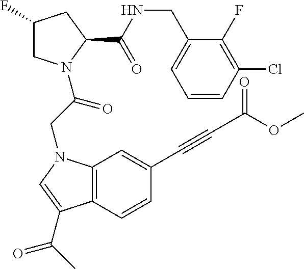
C1=CC(Cl)=C(F)C(CNC(C2CC(F)CN2C(CN2C3=C(C(C(C)=O)=C2)C=CC(C#CC(=O)OC)=C3)=O)=O)=C1
